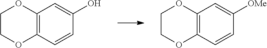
C12=C(C=CC(O)=C1)OCCO2.C12=C(C=CC([OMe])=C1)OCCO2
